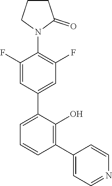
C1(F)=CC(C2=CC=CC(C3=CC=NC=C3)=C2O)=CC(F)=C1N1C(=O)CCC1
